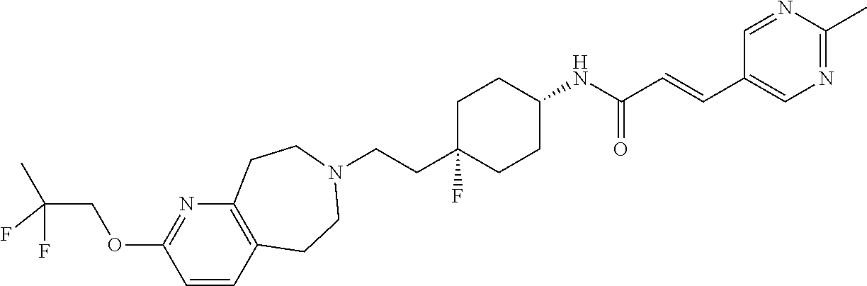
C1C(CCN2CCC3=C(CC2)C=CC(OCC(C)(F)F)=N3)(F)CCC(NC(C=CC2=CN=C(C)N=C2)=O)C1
